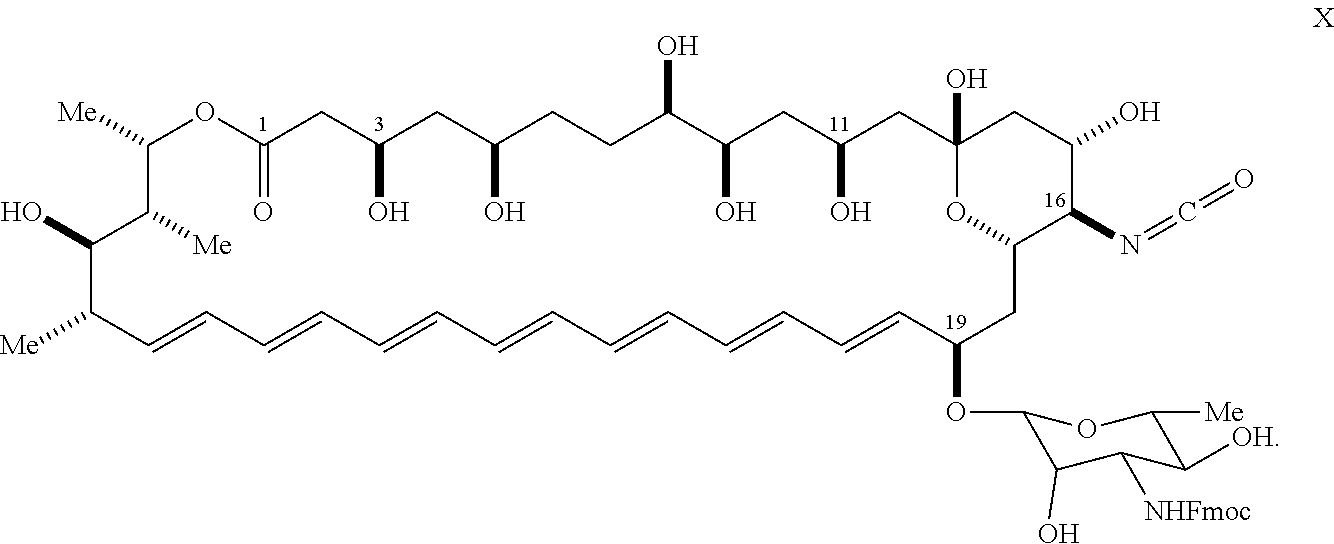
C1([Me])OC(=O)CC(O)CC(O)CCC(O)C(O)CC(O)CC2(O)CC(O)C(N=C=O)C(CC(OC3C(O)C([NHFmoc])C([OH])C([Me])O3)C=CC=CC=CC=CC=CC=CC=CC([Me])C(O)C1[Me])O2
